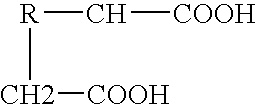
[R](C[COOH])C[COOH]
